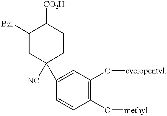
C1([Bzl])CC([NC])(C2=CC(O[cyclopentyl])=C(O[methyl])C=C2)CCC1[CO2H]
